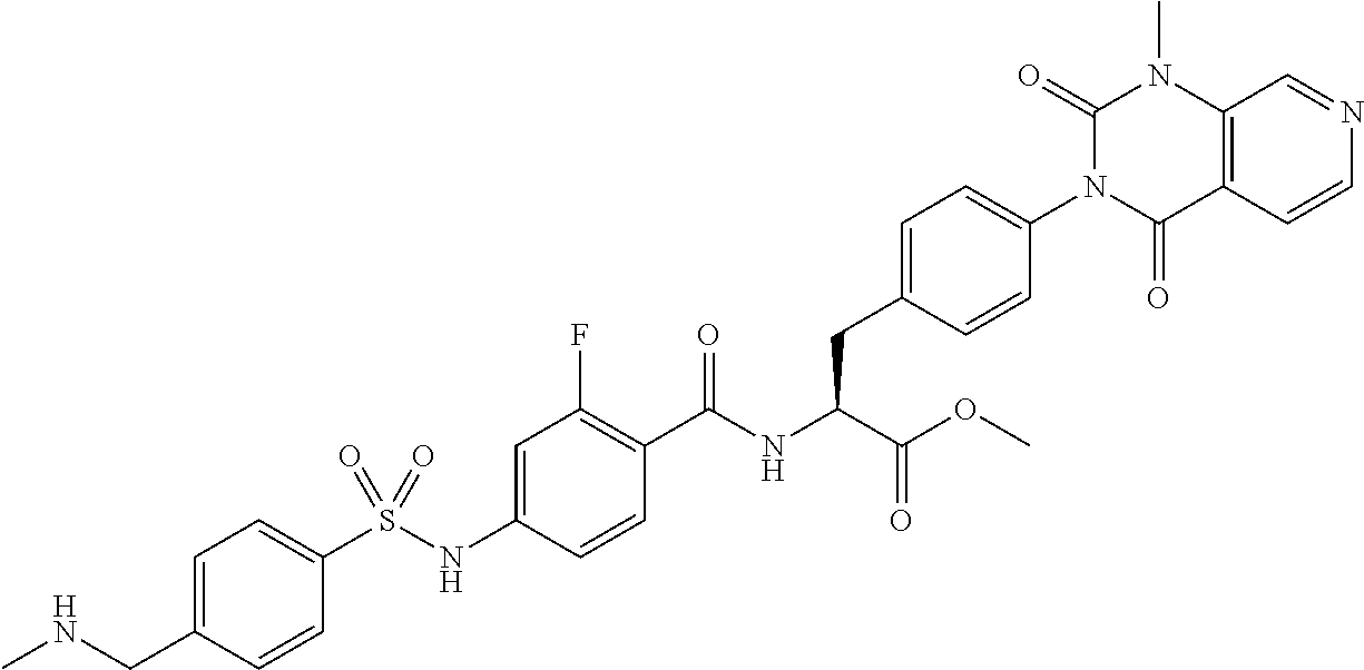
C12=C(C=CN=C1)C(=O)N(C1=CC=C(CC(C(=O)OC)NC(=O)C3=C(F)C=C(NS(C4=CC=C(CNC)C=C4)(=O)=O)C=C3)C=C1)C(=O)N2C
